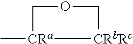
C[CRa]1COC[CRbRc]1
